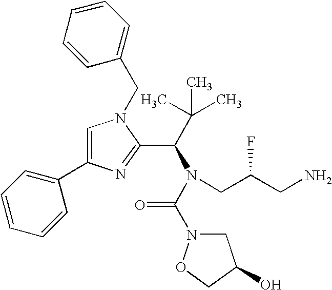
C1=C(C2=CC=CC=C2)N=C(C(N(C(N2CC(O)CO2)=O)CC(CN)F)C(C)(C)C)N1CC1=CC=CC=C1
